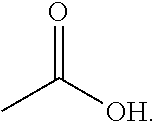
[OH]C(C)=O
